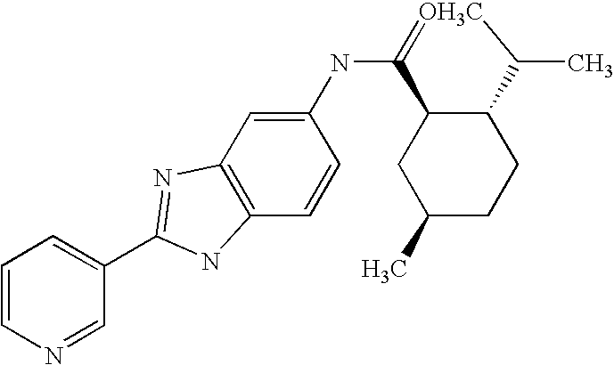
C1(NC2=CC3=C(C=C2)NC(C2=CC=CN=C2)=N3)=[OH3C]C(C)C2C1CC(C)CC2
